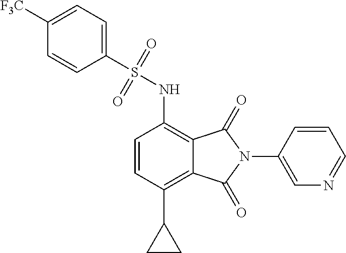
C1(S(NC2=C3C(=C(C4CC4)C=C2)C(=O)N(C2=CN=CC=C2)C3=O)(=O)=O)=CC=C([F3C])C=C1
